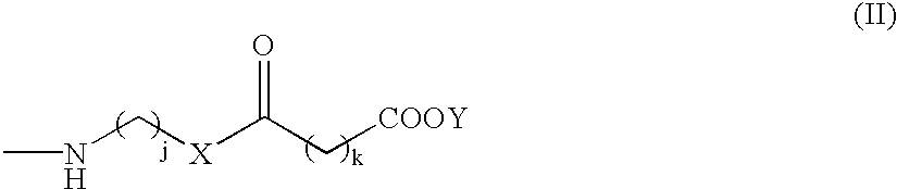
N(C[X]C(C[COOY])=O)C
